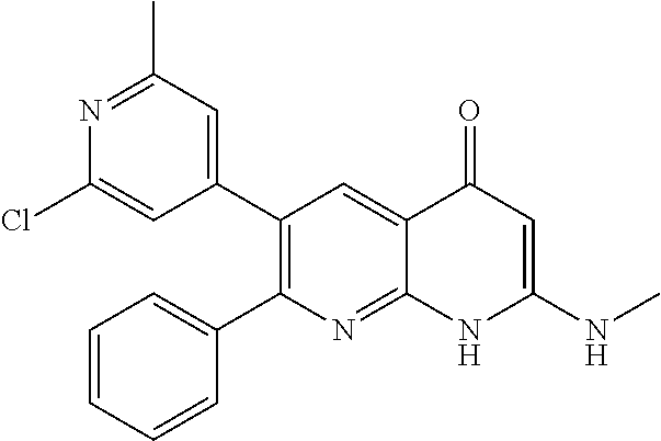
N1=C(C)C=C(C2=C(C3=CC=CC=C3)N=C3C(=C2)C(=O)C=C(NC)N3)C=C1Cl
